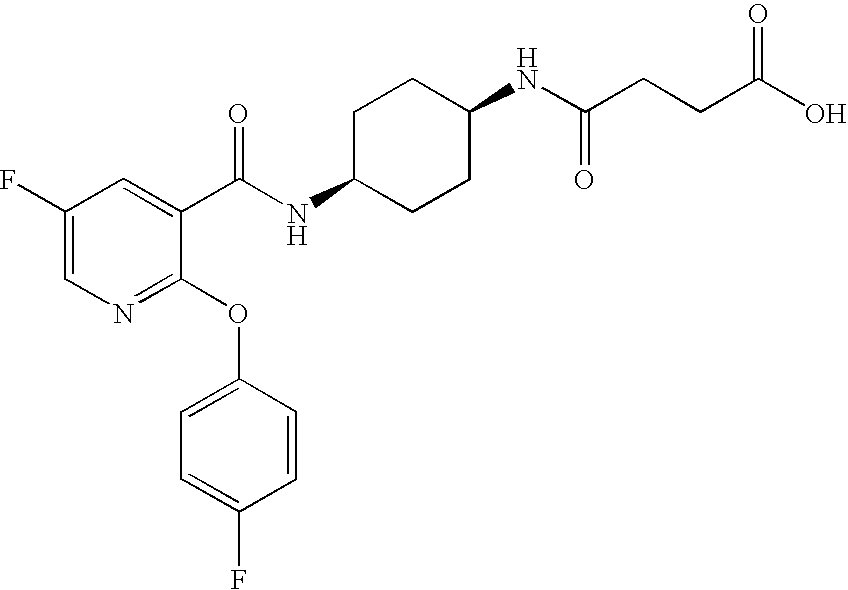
N1=C(OC2=CC=C(F)C=C2)C(C(NC2CCC(NC(=O)CCC(O)=O)CC2)=O)=CC(F)=C1
